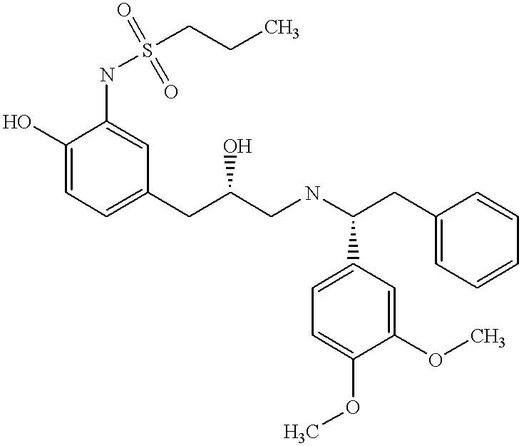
C1(O)=CC=C(CC(CNC(CC2=CC=CC=C2)C2=CC=C(OC)C(OC)=C2)O)C=C1NS(CCC)(=O)=O
